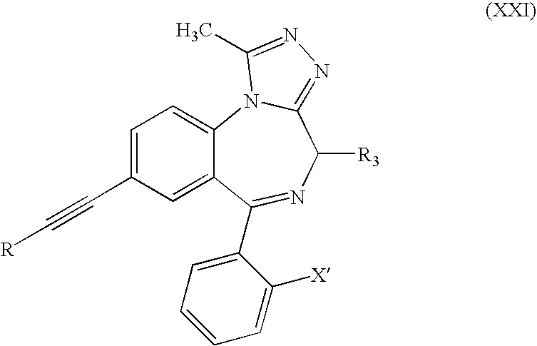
C1=C(C#C[R])C=C2C(=C1)N1C(=NN=C1C)C([R3])N=C2C1=CC=CC=C1[X]
